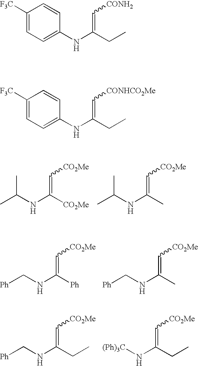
C(C)(NC([CO2Me])=C[CO2Me])C.C(C)(NC(C)=C[CO2Me])C.C(NC([Ph])=C[CO2Me])[Ph].C(NC(C)=C[CO2Me])[Ph].C(NC(CC)=C[CO2Me])[Ph].[(Ph)3C]NC(CC)=C[CO2Me].C1([F3C])=CC=C(NC(CC)=C[CONH2])C=C1.C1([F3C])=CC=C(NC(CC)=C[CONHCO2Me])C=C1
